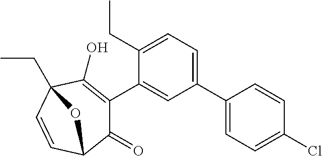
C1(C2=CC=C(CC)C(C3=C(O)C4(CC)C=CC(C3=O)O4)=C2)=CC=C(Cl)C=C1
